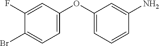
C1=C(OC2=CC=CC(N)=C2)C=C(F)C(Br)=C1
